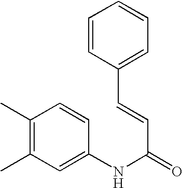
C1(C)=C(C)C=C(NC(C=CC2=CC=CC=C2)=O)C=C1
